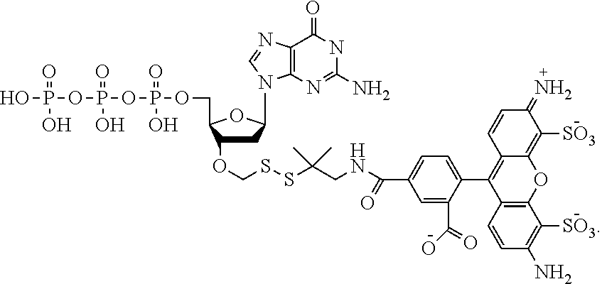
C1C(OCSSC(CNC(C2=CC=C(C3=C4C(=C([SO3])C(=N)C=C4)OC4=C3C=CC(N)=C4[SO3])C(C(=O)O)=C2)=O)(C)C)C(COP(OP(OP(O)(=O)O)(=O)O)(=O)O)OC1N1C2=C(C(=O)NC(N)=N2)N=C1
